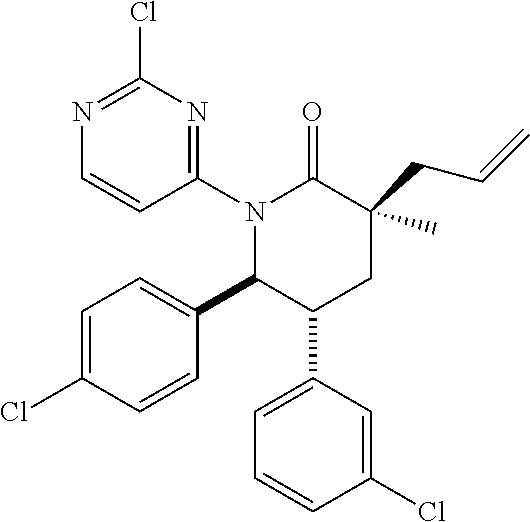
N1(C2=NC(Cl)=NC=C2)C(C2=CC=C(Cl)C=C2)C(C2=CC=CC(Cl)=C2)CC(CC=C)(C)C1=O
